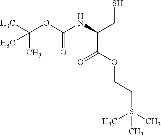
CC(OC(NC(CS)C(OCC[Si](C)(C)C)=O)=O)(C)C
